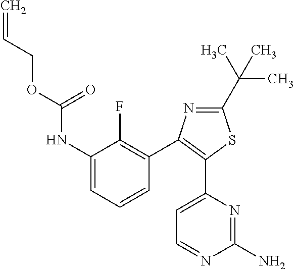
O(CC=C)C(NC1=CC=CC(C2=C(C3=CC=NC(N)=N3)SC(C(C)(C)C)=N2)=C1F)=O
